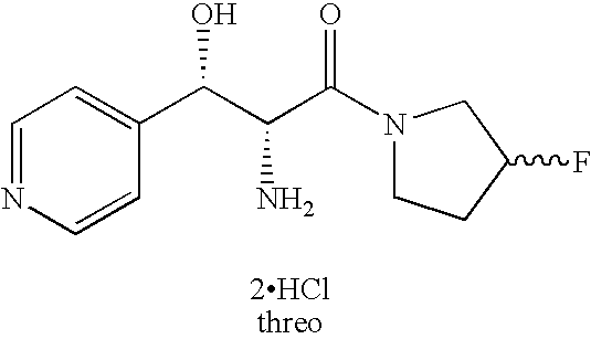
C1=NC=CC(C(C(C(N2CCC(F)C2)=O)N)O)=C1.[2HClthreo]
